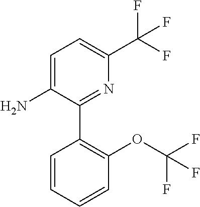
C1=C(N)C(C2=C(OC(F)(F)F)C=CC=C2)=NC(C(F)(F)F)=C1
